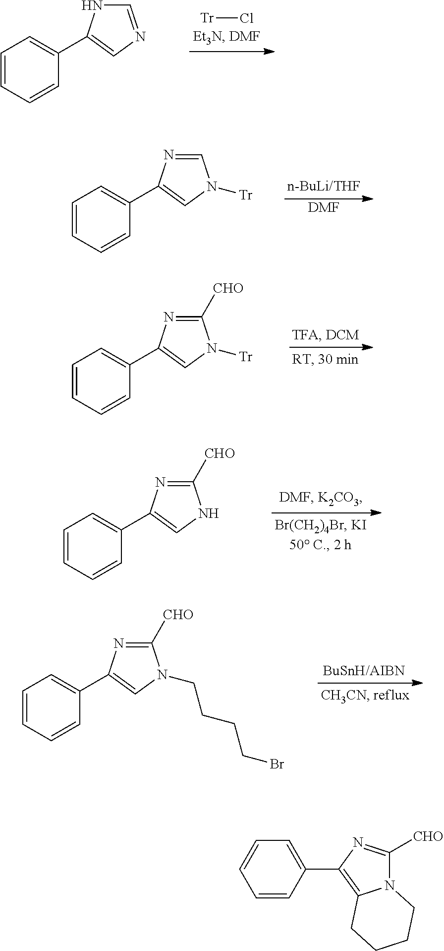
[Tr]Cl.C1=CC=CC(C2=CN=CN2)=C1.[DMF].C1=CC=CC(C2=CN([Tr])C=N2)=C1.C1=CC=CC(C2=CN([Tr])C([CHO])=N2)=C1.C1=CC=CC(C2=CNC([CHO])=N2)=C1.C1=CC=CC(C2=CN(CCCCBr)C([CHO])=N2)=C1.C1=CC(C2=C3N(C([CHO])=N2)CCCC3)=CC=C1
